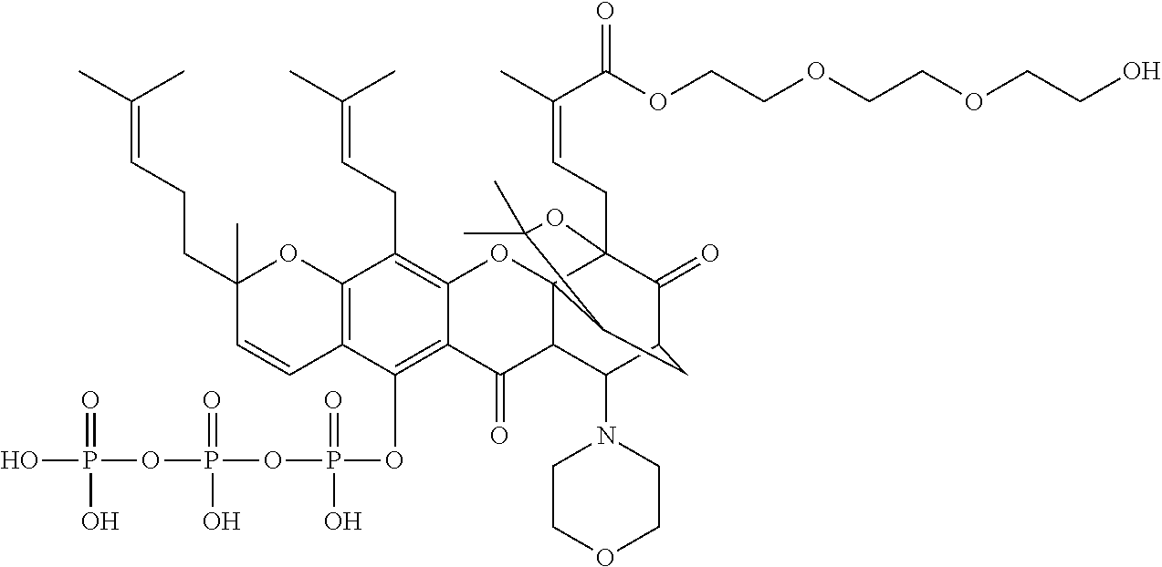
C12=C(OP(=O)(O)OP(OP(O)(=O)O)(=O)O)C3=C(C(CC=C(C)C)=C1OC14C(C2=O)C(N2CCOCC2)C2C(=O)C1(CC=C(C)C(=O)OCCOCCOCCO)OC(C)(C)C4C2)OC(C)(CCC=C(C)C)C=C3
